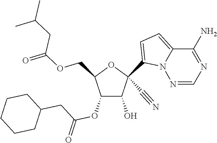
O(CC1C(OC(CC2CCCCC2)=O)C(O)C(C#N)(C2=CC=C3N2N=CN=C3N)O1)C(CC(C)C)=O
